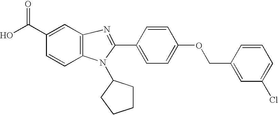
C1=CC2=C(C=C1C(O)=O)N=C(C1=CC=C(OCC3=CC(Cl)=CC=C3)C=C1)N2C1CCCC1
